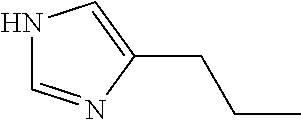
N1C=NC(CCC)=C1
